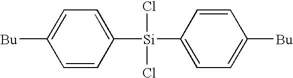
C1=CC([Si](Cl)(Cl)C2=CC=C([Bu])C=C2)=CC=C1[Bu]
